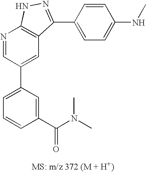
N1=CC(C2=CC=CC(C(N(C)C)=O)=C2)=CC2=C1NN=C2C1=CC=C(NC)C=C1
